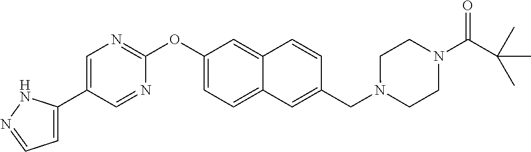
C1=C(C2=CN=C(OC3=CC=C4C(=C3)C=CC(CN3CCN(C(C(C)(C)C)=O)CC3)=C4)N=C2)NN=C1
